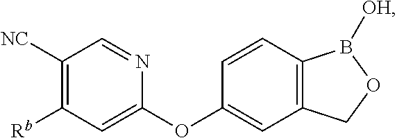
C1(OC2=CC3=C(C=C2)B([OH])OC3)=CC([Rb])=C([NC])C=N1
